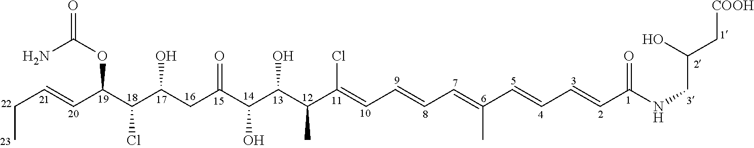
CCC=CC(C(C(CC(C(C(C(C(=CC=CC=C(C=CC=CC(NCC(C[COOH])O)=O)C)Cl)C)O)O)=O)O)Cl)OC(N)=O
